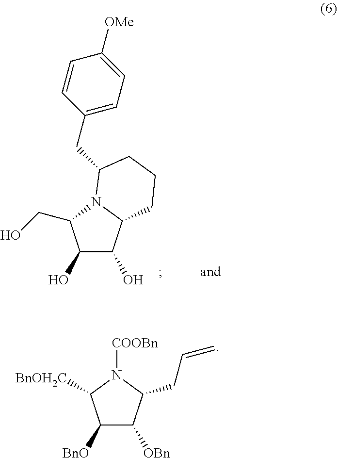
C1([BnO])C([OBn])C(CC=C)N([COOBn])C1[BnOH2C].C1(O)C(O)C2N(C1CO)C(CC1=CC=C([OMe])C=C1)CCC2
